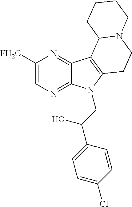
C1([FH2C])=CN=C2C(=N1)C1=C(N2CC(C2=CC=C(Cl)C=C2)O)CCN2C1CCCC2
